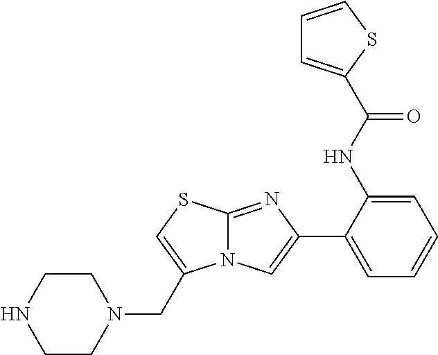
C1(C2=CC=CC=C2NC(=O)C2=CC=CS2)=CN2C(=N1)SC=C2CN1CCNCC1
